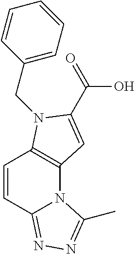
C1=CC2=NN=C(C)N2C2=C1N(CC1=CC=CC=C1)C(C(=O)O)=C2
